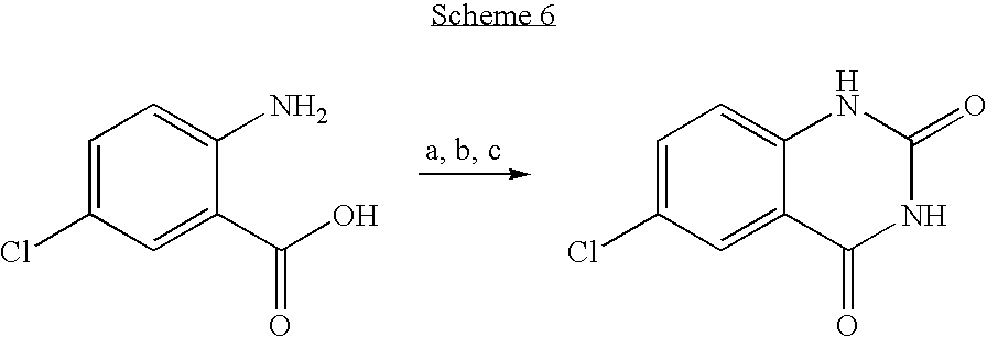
C1=C(Cl)C=C(C(O)=O)C(N)=C1.C1=C(Cl)C=C2C(=C1)NC(=O)NC2=O
